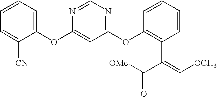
C1=CC=C(OC2=CC(OC3=C(C(C(=O)[OMe])=C[OCH3])C=CC=C3)=NC=N2)C([CN])=C1
